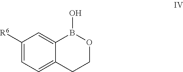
C1([R6])=CC=C2C(=C1)B(O)OCC2
